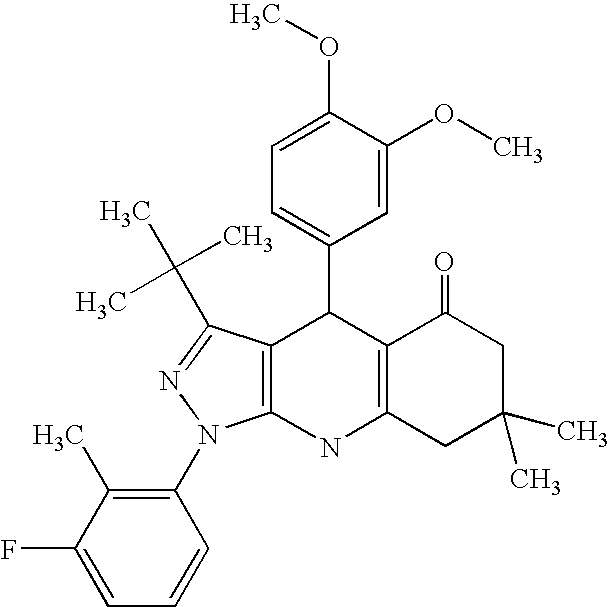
C12=C(NC3=C(C1C1=CC=C(OC)C(OC)=C1)C(C(C)(C)C)=NN3C1=C(C)C(F)=CC=C1)CC(C)(C)CC2=O
